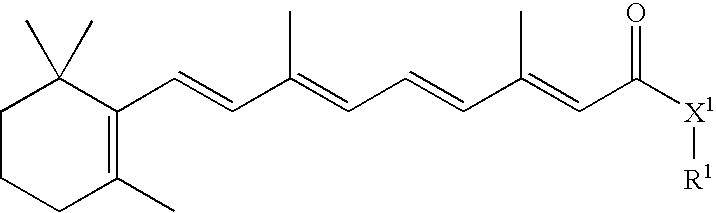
C1CCC(C)=C(C=CC(=CC=CC(=CC([X1][R1])=O)C)C)C1(C)C
